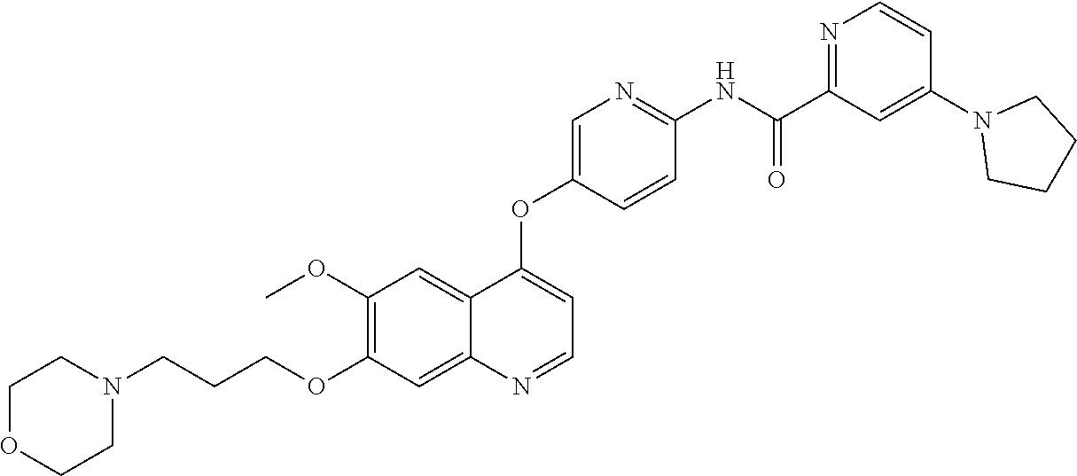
C1OCCN(CCCOC2=C(OC)C=C3C(=C2)N=CC=C3OC2=CN=C(NC(C3=NC=CC(N4CCCC4)=C3)=O)C=C2)C1
